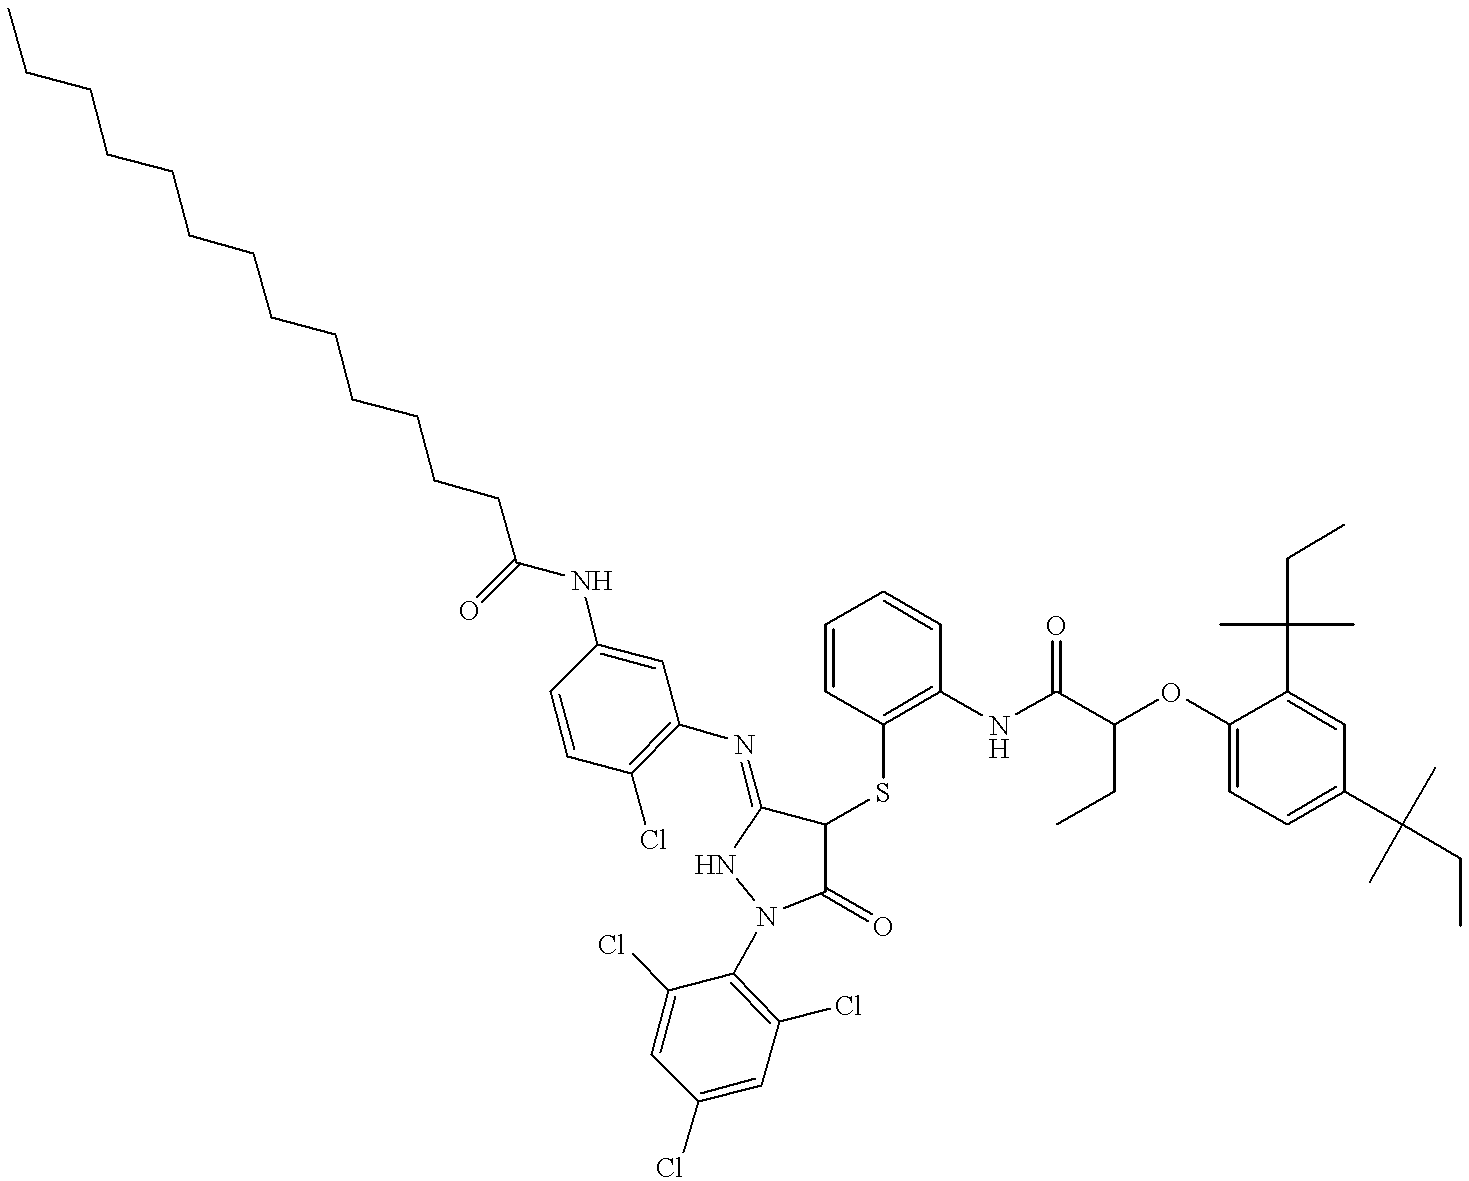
C1=CC(SC2C(=NC3=C(Cl)C=CC(NC(CCCCCCCCCCCCC)=O)=C3)NN(C3=C(Cl)C=C(Cl)C=C3Cl)C2=O)=C(NC(C(OC2=CC=C(C(CC)(C)C)C=C2C(C)(C)CC)CC)=O)C=C1
